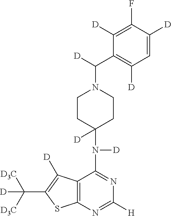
C1CC(N([D])C2=NC([H])=NC3=C2C([D])=C(C([D3C])([D3C])[D])S3)([D])CCN1C([D])C1=C([D])C=C([D])C(F)=C1[D]
